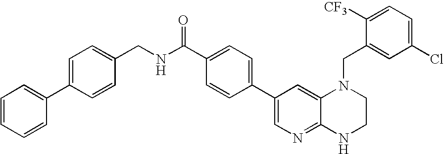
C1=CC=CC(C2=CC=C(CNC(C3=CC=C(C4=CN=C5C(=C4)N(CC4=CC(Cl)=CC=C4[CF3])CCN5)C=C3)=O)C=C2)=C1
